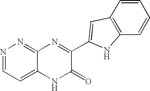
C1=C2C(=NN=C1)N=C(C1=CC3=C(C=CC=C3)N1)C(=O)N2
